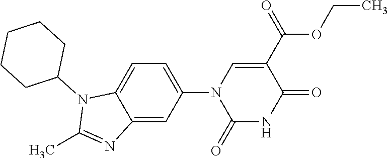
C1(N2C(=O)NC(=O)C(C(OCC)=O)=C2)=CC=C2C(=C1)N=C(C)N2C1CCCCC1
